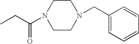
CCC(N1CCN(CC2=CC=CC=C2)CC1)=O
